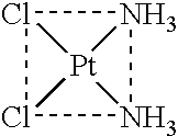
[Pt]123N4Cl1Cl2N34
